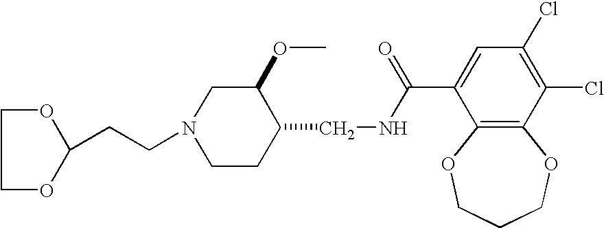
C(CN1CCC(CNC(C2=CC(Cl)=C(Cl)C3=C2OCCCO3)=O)C(OC)C1)C1OCCO1
